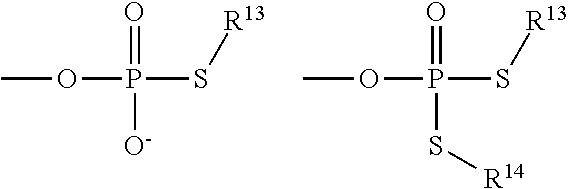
O(P(=O)(S[R13])[O-])C.O(P(=O)(S[R13])S[R14])C
